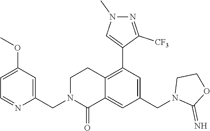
C1(OC)=CC=NC(CN2C(=O)C3=CC(CN4C(=N)OCC4)=CC(C4=CN(C)N=C4[CF3])=C3CC2)=C1
